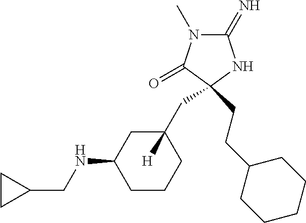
C1(=N)N(C)C(=O)C(CCC2CCCCC2)(CC2([H])CC(NCC3CC3)CCC2)N1
